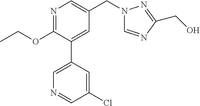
C1(OCC)=NC=C(CN2C=NC(CO)=N2)C=C1C1=CN=CC(Cl)=C1
